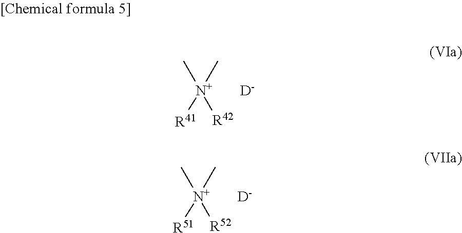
[R41][N+]([R42])(C)C.[D].[R51][N+]([R52])(C)C.[D]
